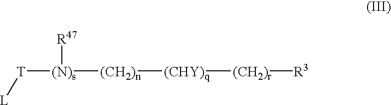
[T]([(N)s]([(CH2)n][(CHY)q][(CH2)r][R3])[R47])[L]
